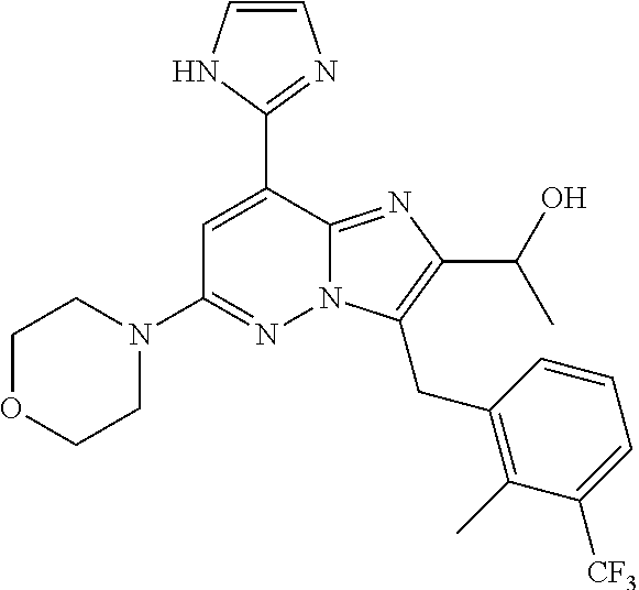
C1(C2=CC(N3CCOCC3)=NN3C2=NC(C(O)C)=C3CC2=C(C)C([CF3])=CC=C2)=NC=CN1
